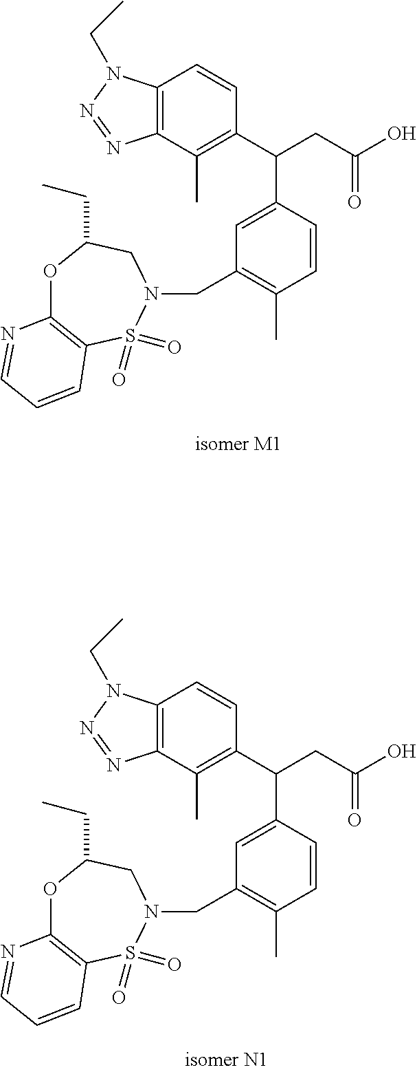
C12=C(C(C)=C(C(CC(O)=O)C3=CC(CN4CC(CC)OC5=C(S4(=O)=O)C=CC=N5)=C(C)C=C3)C=C1)N=NN2CC.C12=C(C(C)=C(C(CC(O)=O)C3=CC(CN4CC(CC)OC5=C(S4(=O)=O)C=CC=N5)=C(C)C=C3)C=C1)N=NN2CC
